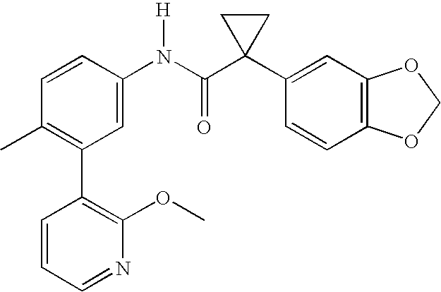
C1(N(C(C2(C3=CC4=C(C=C3)OCO4)CC2)=O)[H])=CC(C2=C(OC)N=CC=C2)=C(C)C=C1
